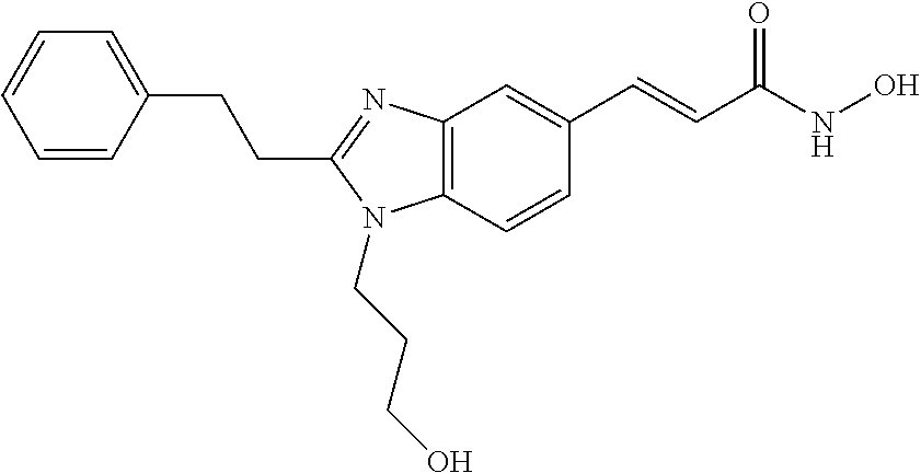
C1=CC(CCC2=NC3=C(N2CCCO)C=CC(C=CC(NO)=O)=C3)=CC=C1
